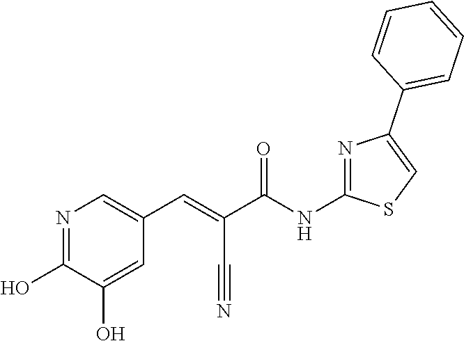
N1=C(O)C(O)=CC(C=C(C(NC2=NC(C3=CC=CC=C3)=CS2)=O)C#N)=C1
